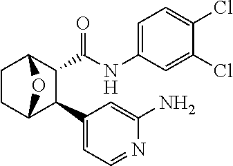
C1CC2C(C3=CC=NC(N)=C3)C(C(NC3=CC=C(Cl)C(Cl)=C3)=O)C1O2
